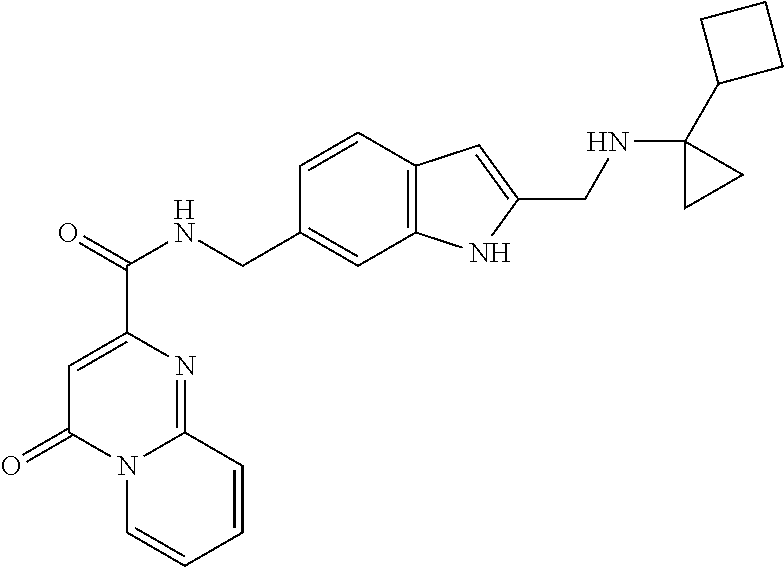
C1=C(C(NCC2=CC3=C(C=C2)C=C(CNC2(C4CCC4)CC2)N3)=O)N=C2N(C1=O)C=CC=C2
